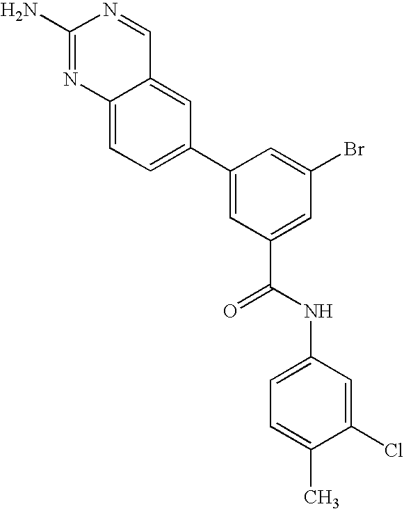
C12=CC(C3=CC(C(=O)NC4=CC=C(C)C(Cl)=C4)=CC(Br)=C3)=CC=C1N=C(N)N=C2
